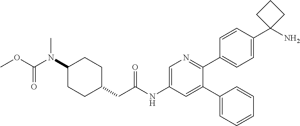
C1(N(C(OC)=O)C)CCC(CC(NC2=CN=C(C3=CC=C(C4(N)CCC4)C=C3)C(C3=CC=CC=C3)=C2)=O)CC1
